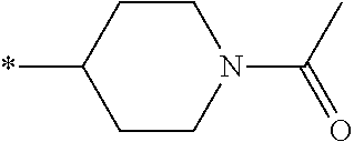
C1CC(*)CCN1C(C)=O
